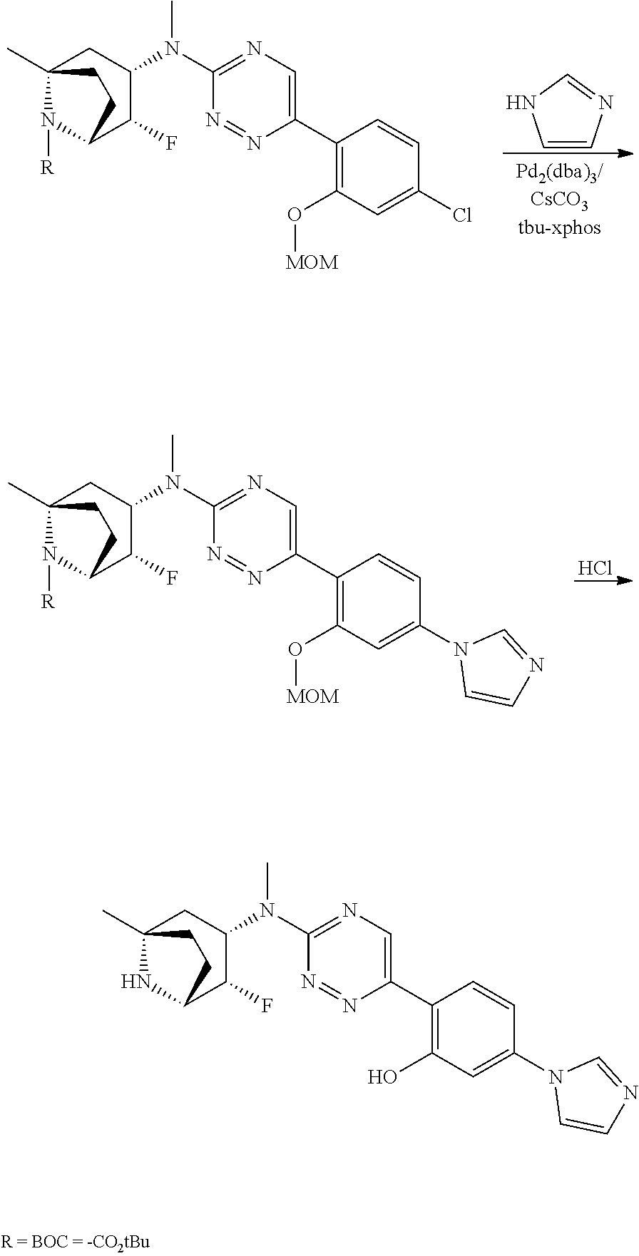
C1(O)=C(C2=CN=C(N(C3C(F)C4NC(C)(C3)CC4)C)N=N2)C=CC(N2C=CN=C2)=C1.C1(O[MOM])=C(C2=CN=C(N(C3C(F)C4N([R])C(C)(C3)CC4)C)N=N2)C=CC(Cl)=C1.C1=CN=CN1.C1(O[MOM])=C(C2=CN=C(N(C3C(F)C4N([R])C(C)(C3)CC4)C)N=N2)C=CC(N2C=CN=C2)=C1.Cl
